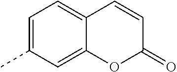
C1=C(C)C=C2C(=C1)C=CC(=O)O2
